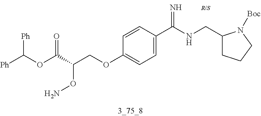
[Ph]C(OC(C(COC1=CC=C(C(NCC2CCCN2[Boc])=N)C=C1)ON)=O)[Ph]
